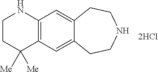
C12=C(C=C3C(=C1)CCNCC3)C([Me])([Me])CCN2.[2HCl]
